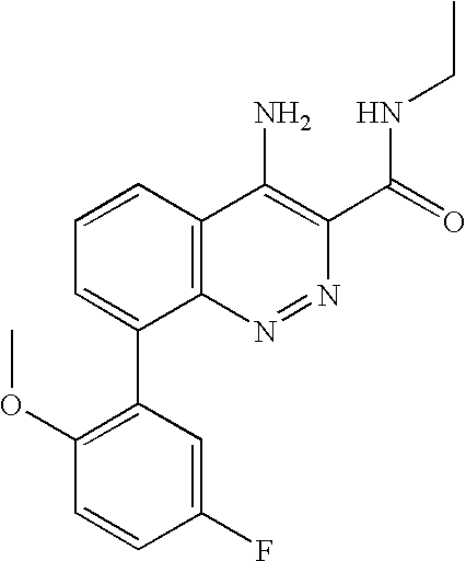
C1(OC)=C(C2=CC=CC3=C2N=NC(C(=O)NCC)=C3N)C=C(F)C=C1
